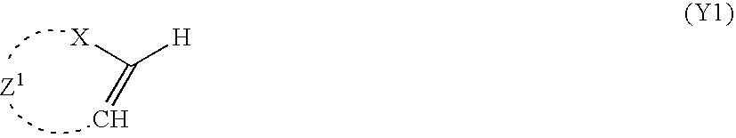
[X]C([H])=C
